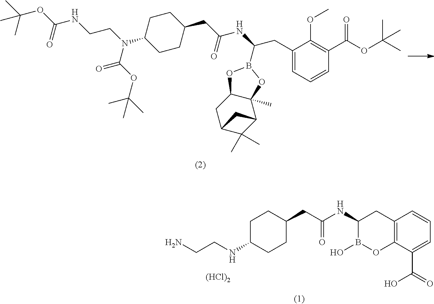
C1C(NCCN)CCC(CC(NC2B(O)OC3=C(C2)C=CC=C3C(O)=O)=O)C1.[(HCl)2].C1(CC(B2OC3C(C)(O2)C2C(C)(C)C(C3)C2)NC(=O)CC2CCC(N(C(=O)OC(C)(C)C)CCNC(=O)OC(C)(C)C)CC2)=CC=CC(C(=O)OC(C)(C)C)=C1OC
